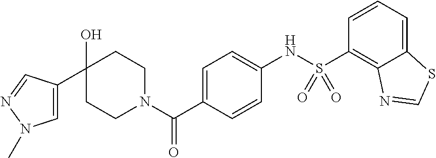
C1CN(C(C2=CC=C(NS(C3=C4C(=CC=C3)SC=N4)(=O)=O)C=C2)=O)CCC1(O)C1=CN(C)N=C1
